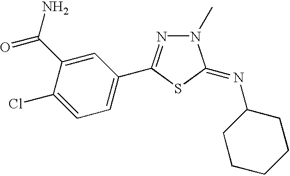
C1=C(Cl)C(C(=O)N)=CC(C2=NN(C)C(=NC3CCCCC3)S2)=C1
